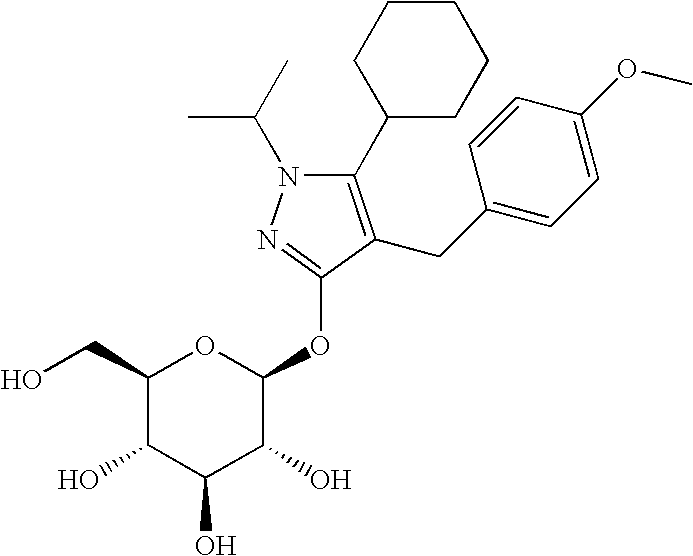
C1(C2CCCCC2)=C(CC2=CC=C(OC)C=C2)C(OC2OC(CO)C(O)C(O)C2O)=NN1C(C)C
